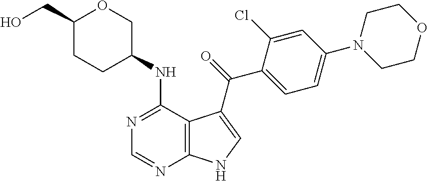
C1(CO)CCC(NC2=NC=NC3=C2C(C(=O)C2=CC=C(N4CCOCC4)C=C2Cl)=CN3)CO1
